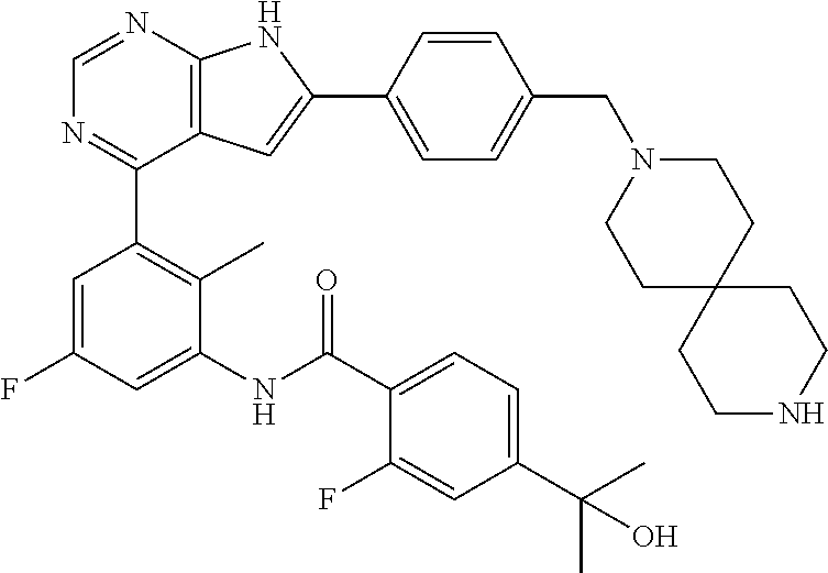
C1=C(F)C=C(NC(C2=CC=C(C(C)(C)O)C=C2F)=O)C(C)=C1C1=NC=NC2=C1C=C(C1=CC=C(CN3CCC4(CC3)CCNCC4)C=C1)N2
